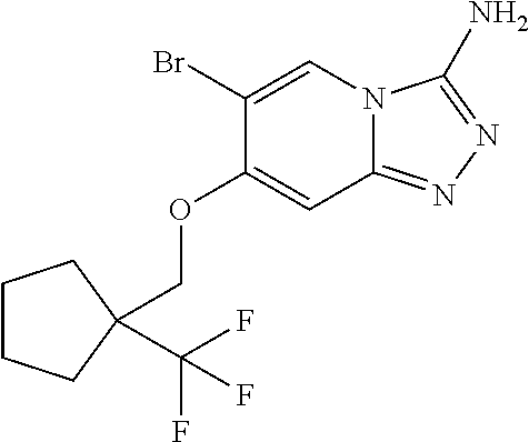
O(CC1(C(F)(F)F)CCCC1)C1=CC2=NN=C(N)N2C=C1Br
